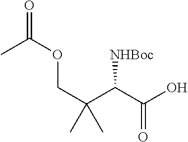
OC(C(C(COC(=O)C)(C)C)[NHBoc])=O
